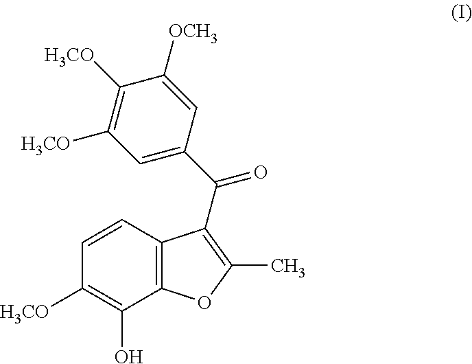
C12=C(C=CC([H3CO])=C1O)C(C(=O)C1=CC([H3CO])=C([H3CO])C([OCH3])=C1)=C(C)O2
